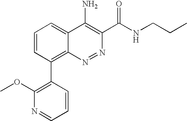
C1=CC(C2=C(OC)N=CC=C2)=C2C(=C1)C(N)=C(C(NCCC)=O)N=N2
